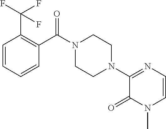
C1=CC=CC(C(N2CCN(C3=NC=CN(C)C3=O)CC2)=O)=C1C(F)(F)F
